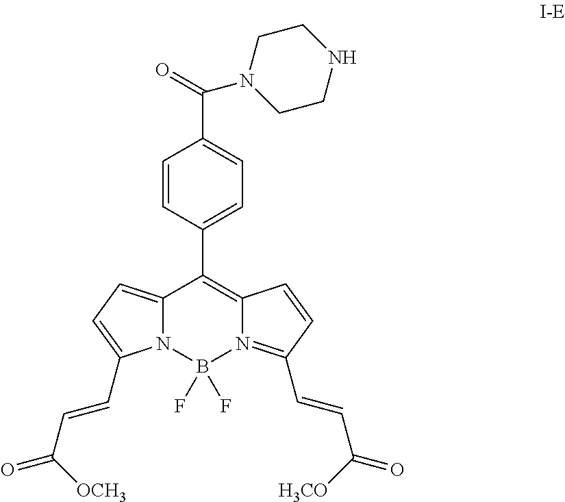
C12=C(C3=CC=C(C(=O)N4CCNCC4)C=C3)C3=CC=C(C=CC(=O)[OCH3])N3B(F)(F)N1=C(C=CC(=O)[H3CO])C=C2
